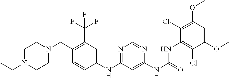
C1(OC)=CC(OC)=C(Cl)C(NC(NC2=CC(NC3=CC(C(F)(F)F)=C(CN4CCN(CC)CC4)C=C3)=NC=N2)=O)=C1Cl
